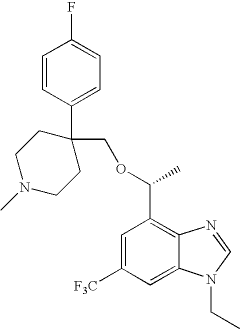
C1=CC(C2(COC(C3=C4C(=CC([F3C])=C3)N(CC)C=N4)C)CCN(C)CC2)=CC=C1F
